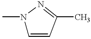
CN1C=CC(C)=N1
